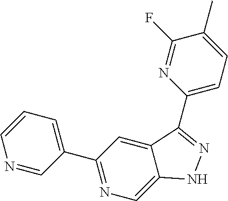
N1=CC(C2=NC=C3C(=C2)C(C2=CC=C(C)C(F)=N2)=NN3)=CC=C1
